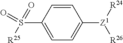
S(C1=CC=C([Z1]([R26])[R24])C=C1)(=O)([R25])=O
